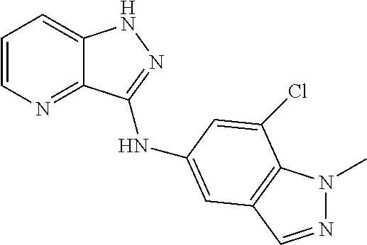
C1=CN=C2C(=C1)NN=C2NC1=CC2=C(N(C)N=C2)C(Cl)=C1
